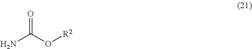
NC(O[R2])=O
